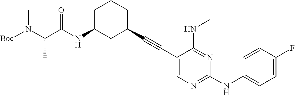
[Boc]N(C(C(NC1CC(C#CC2=CN=C(NC3=CC=C(F)C=C3)N=C2NC)CCC1)=O)C)C
